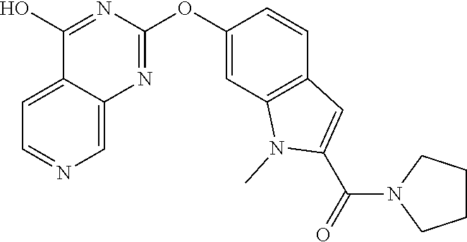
C12=CC=NC=C1N=C(OC1=CC3=C(C=C1)C=C(C(=O)N1CCCC1)N3C)N=C2O
